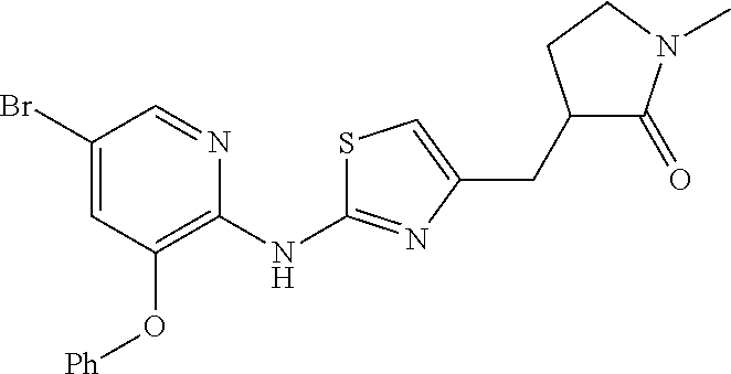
C1(Br)=CC(O[Ph])=C(NC2=NC(CC3C(=O)N(C)CC3)=CS2)N=C1
